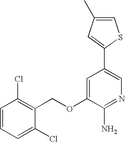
C1=CC=C(Cl)C(COC2=CC(C3=CC(C)=CS3)=CN=C2N)=C1Cl
